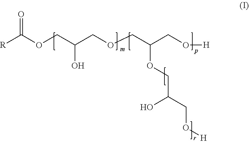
[R]C(OCC(COCC(CO[H])OCC(CO[H])O)O)=O
